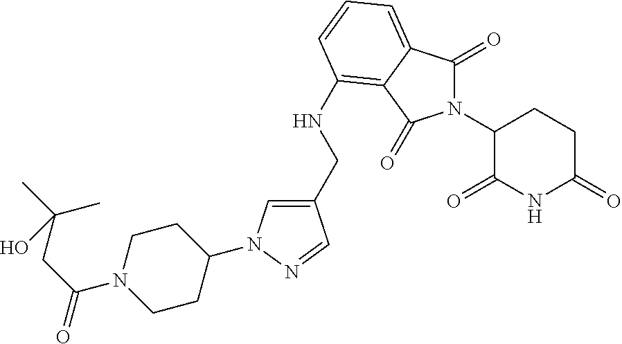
C1(CNC2=C3C(=CC=C2)C(=O)N(C2C(=O)NC(=O)CC2)C3=O)=CN(C2CCN(C(CC(C)(C)O)=O)CC2)N=C1
